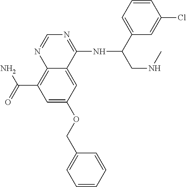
C(C1=C2C(=CC(OCC3=CC=CC=C3)=C1)C(NC(C1=CC=CC(Cl)=C1)CNC)=NC=N2)(=O)N
